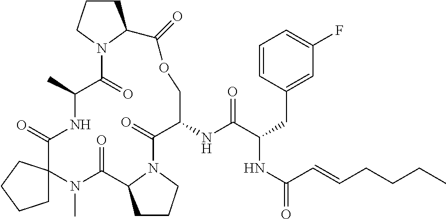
CN1C(=O)C2CCCN2C(=O)C(NC(C(NC(C=CCCCC)=O)CC2=CC(F)=CC=C2)=O)COC(=O)C2CCCN2C(=O)C(C)NC(=O)C12CCCC2
